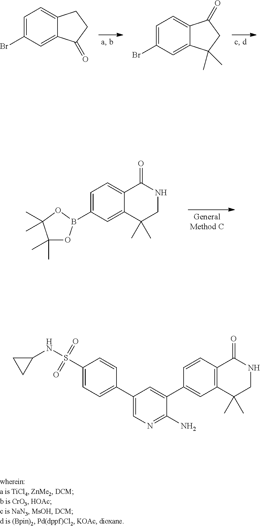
C12=CC=C(Br)C=C1C(=O)CC2.C12=CC=C(Br)C=C1C(C)(C)CC2=O.C12=CC=C(B3OC(C)(C)C(C)(C)O3)C=C1C(C)(C)CNC2=O.C1(C2=CC3=C(C=C2)C(=O)NCC3(C)C)=CC(C2=CC=C(S(NC3CC3)(=O)=O)C=C2)=CN=C1N
